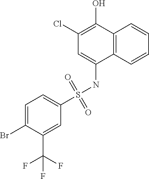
C12=C(C=CC=C1)C(NS(=O)(=O)C1=CC=C(Br)C(C(F)(F)F)=C1)=CC(Cl)=C2O
